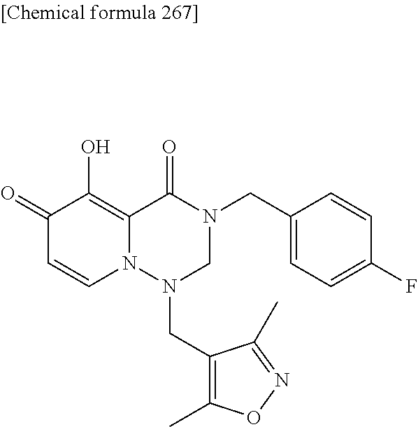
C12=C(O)C(=O)C=CN1N(CC1=C(C)ON=C1C)CN(CC1=CC=C(F)C=C1)C2=O
